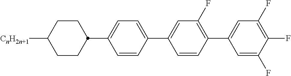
C1(C2CCC([CnH2n+1])CC2)=CC=C(C2=CC(F)=C(C3=CC(F)=C(F)C(F)=C3)C=C2)C=C1
